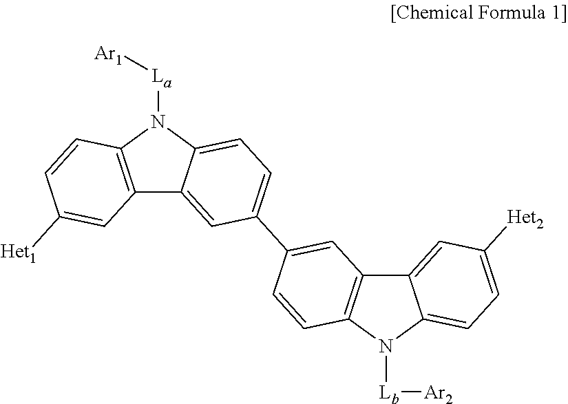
C12=C(N([La][Ar1])C3=CC=C(C4=CC5=C(C=C4)N([Lb][Ar2])C4=CC=C([Het2])C=C54)C=C13)C=CC([Het1])=C2
